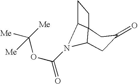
O=C1CC2N(C(OC([Me])([Me])[Me])=O)C3C2(CC3)C1
